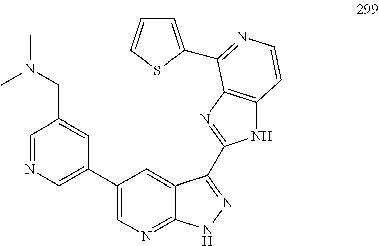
C1=C(C2=NC=CC3=C2N=C(C2=NNC4=NC=C(C5=CN=CC(CN(C)C)=C5)C=C42)N3)SC=C1
